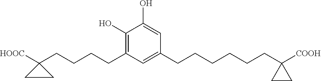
C1(O)=CC(CCCCCCC2([COOH])CC2)=CC(CCCCC2([HOOC])CC2)=C1O
